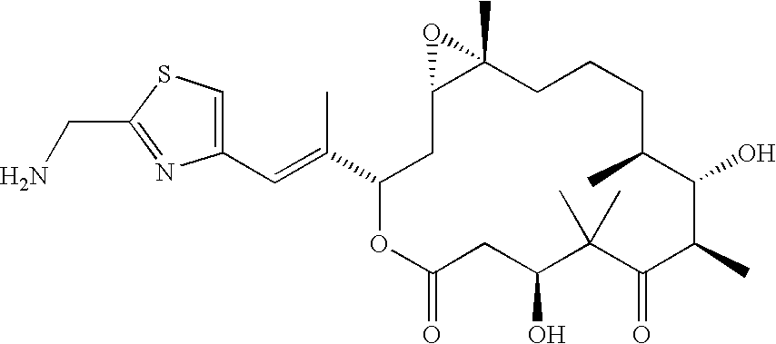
C(=C(C)C1CC2C(C)(CCCC(C)C(O)C(C)C(=O)C(C)(C)C(O)CC(=O)O1)O2)C1=CSC(CN)=N1
